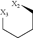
C([X3])CCC[X2]
